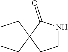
C1NC(=O)C(CC)(CC)C1
